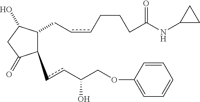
C1(ccC(COC2=CC=CC=C2)O)C(CccCCCC(NC2CC2)=O)C(O)CC1=O
